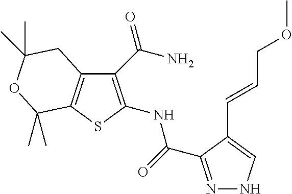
C1(C(N)=O)=C(NC(=O)C2=NNC=C2C=CCOC)SC2=C1CC(C)(C)OC2(C)C
